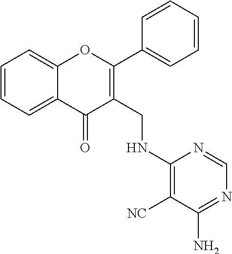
C1=CC=C2C(=C1)OC(C1=CC=CC=C1)=C(CNC1=C([NC])C(N)=NC=N1)C2=O
